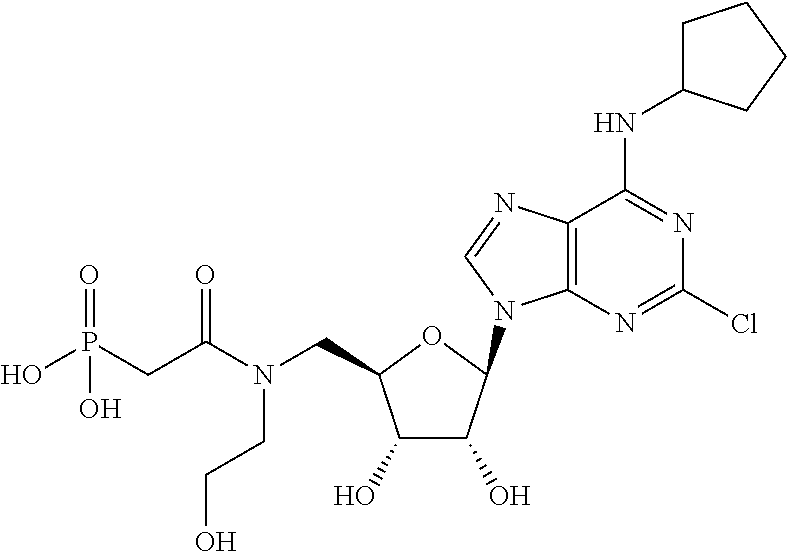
C12=C(N=C(Cl)N=C1NC1CCCC1)N(C1C(O)C(O)C(CN(C(CP(O)(=O)O)=O)CCO)O1)C=N2
